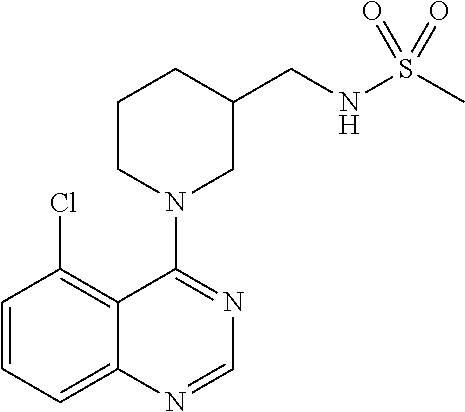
C1=CC=C2C(=C1Cl)C(N1CC(CNS(C)(=O)=O)CCC1)=NC=N2
